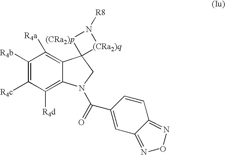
C1([R4b])=C([R4c])C([R4d])=C2C(=C1[R4a])C1(CN2C(=O)C2=CC3=NON=C3C=C2)[(CRa2)q]N([R8])[(CRa2)p]1
